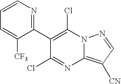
C1(C2=C(Cl)N3C(=C([CN])C=N3)N=C2Cl)=NC=CC=C1[CF3]
